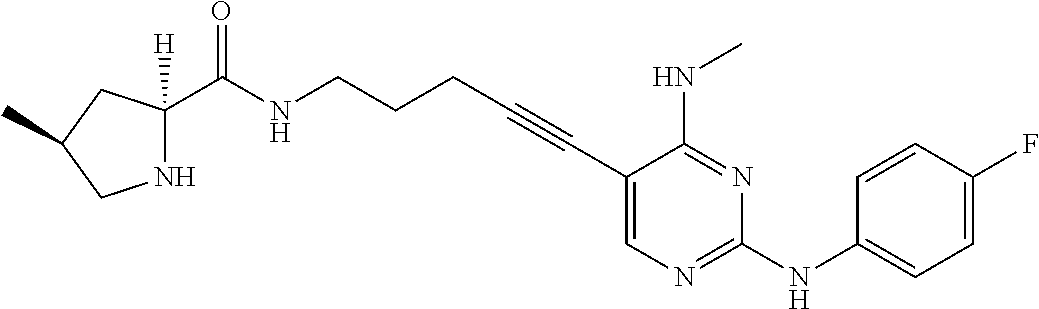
C1(C#CCCCNC(=O)C2([H])NCC(C)C2)=CN=C(NC2=CC=C(F)C=C2)N=C1NC
